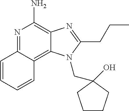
C1=CC2=NC(N)=C3C(=C2C=C1)N(CC1(O)CCCC1)C(CCC)=N3
